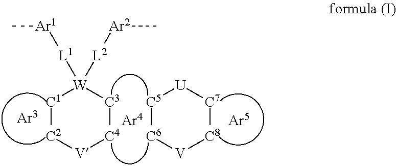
[C1]1[C2][V][C4][C3][W]1([L1][Ar1]C)[L2][Ar2]C.[C5]1[C6][V][C8][C7][U]1
